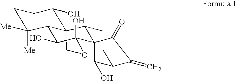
C123COC(O)(C(O)C1C([Me])([Me])CCC2O)C12C3CCC(C1O)C(=C)C2=O
